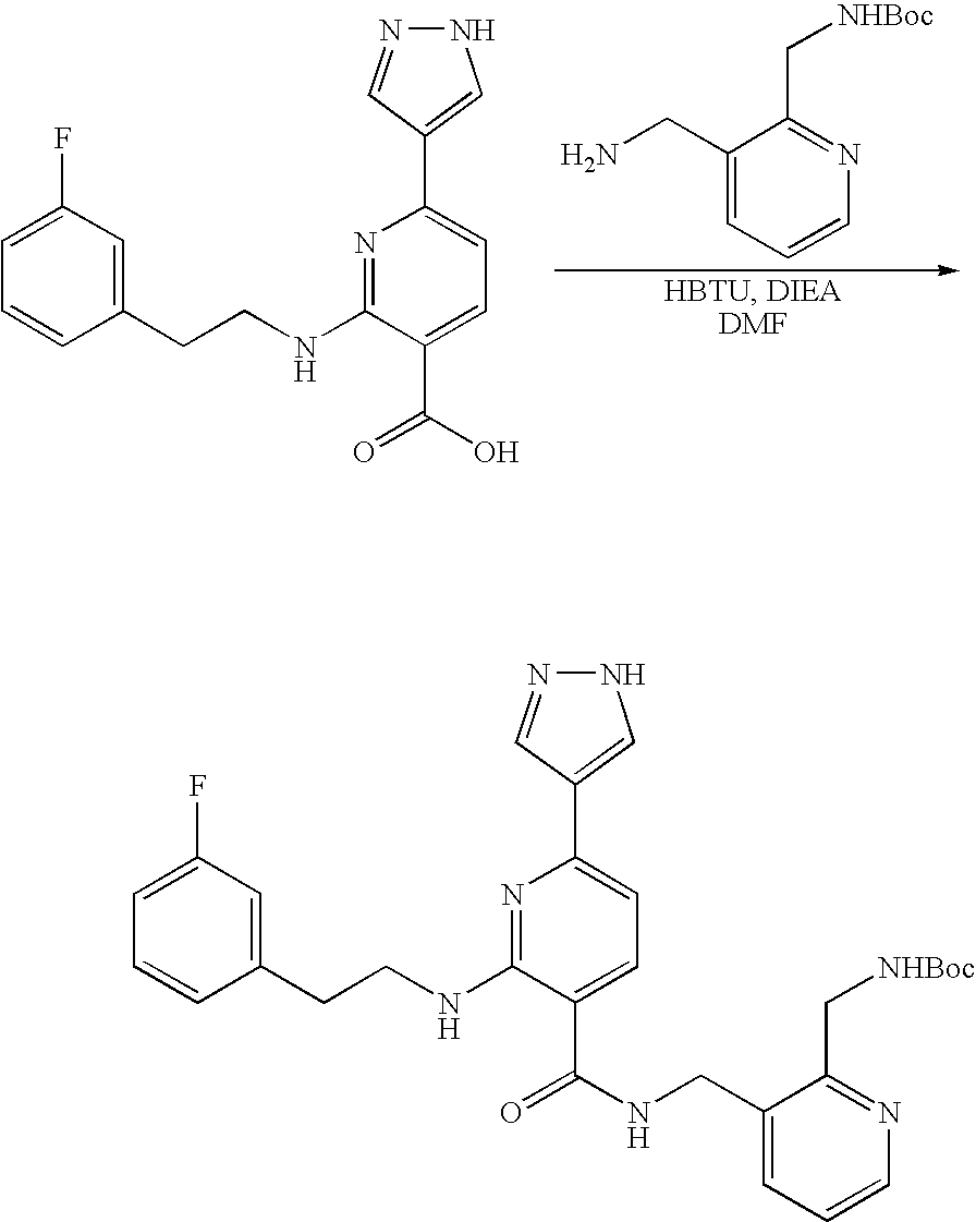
C1(CCNC2=NC(C3=CNN=C3)=CC=C2C(O)=O)=CC(F)=CC=C1.C1(CN)=CC=CN=C1C[NHBoc].C1(CCNC2=NC(C3=CNN=C3)=CC=C2C(NCC2=CC=CN=C2C[NHBoc])=O)=CC(F)=CC=C1
